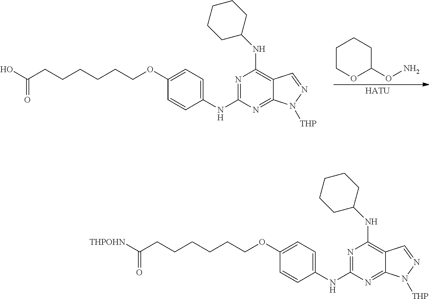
C1(NC2=NC(NC3CCCCC3)=C3C(=N2)N([THP])N=C3)=CC=C(OCCCCCCC(O)=O)C=C1.C1COC(ON)CC1.[HATU].C1(NC2=NC(NC3CCCCC3)=C3C(=N2)N([THP])N=C3)=CC=C(OCCCCCCC([THPOHN])=O)C=C1
